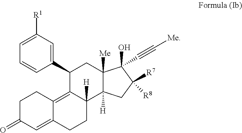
C1C(=O)C=C2C(=C3C([H])(CC2)C2([H])C([Me])(CC3C3=CC([R1])=CC=C3)C(O)(C#C[Me])C([R7])([R8])C2)C1
